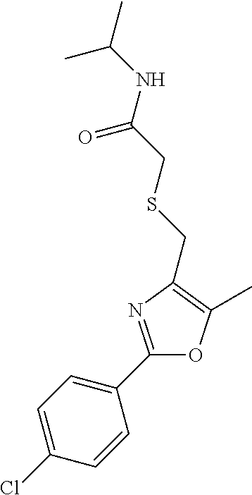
C1=C(Cl)C=CC(C2=NC(CSCC(NC(C)C)=O)=C(C)O2)=C1
